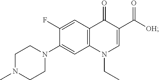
C1N(C)CCN(C2=CC3=C(C=C2F)C(=O)C(C([OH])=O)=CN3CC)C1
